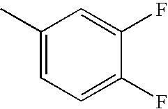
C1(C)=CC=C(F)C(F)=C1
